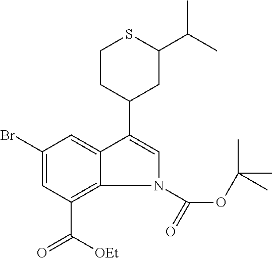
C1(Br)=CC(C([OEt])=O)=C2C(=C1)C(C1CC(C(C)C)SCC1)=CN2C(=O)OC(C)(C)C
